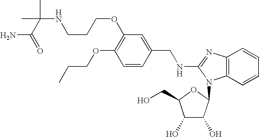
C1(OCCC)=C(OCCCNC(C(=O)N)(C)C)C=C(CNC2=NC3=C(C=CC=C3)N2C2C(O)C(O)C(CO)O2)C=C1
